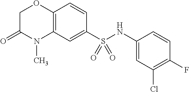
C1C(=O)N(C)C2=C(O1)C=CC(S(NC1=CC(Cl)=C(F)C=C1)(=O)=O)=C2
